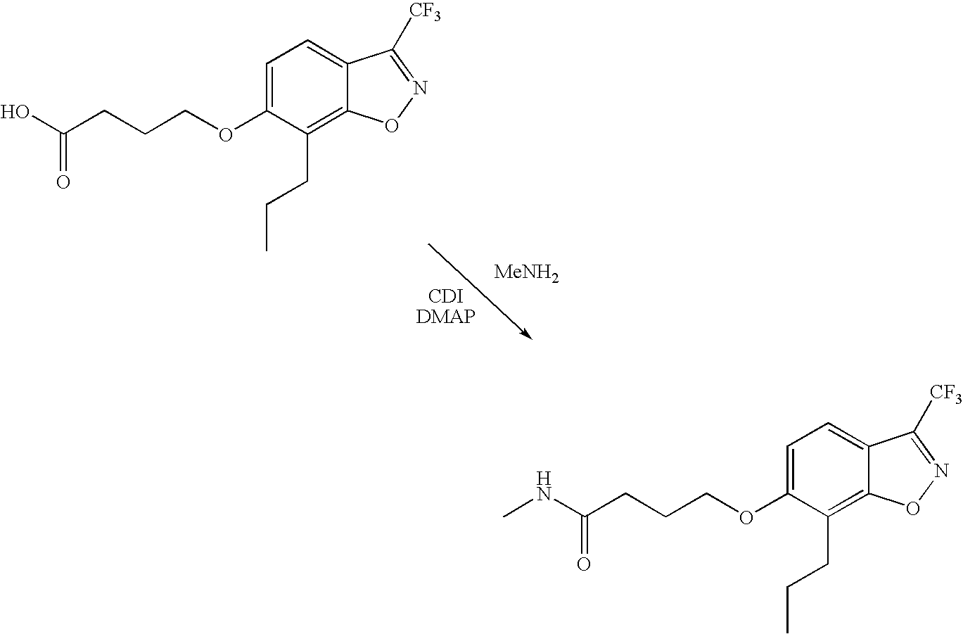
C1=C(OCCCC(O)=O)C(CCC)=C2C(=C1)C([CF3])=NO2.[CDIDMAP].[MeNH2].C1=C(OCCCC(NC)=O)C(CCC)=C2C(=C1)C([CF3])=NO2
